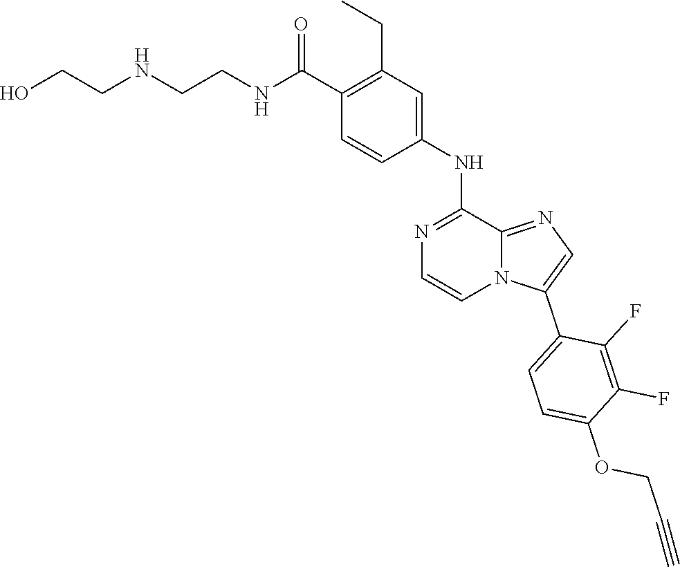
C1(C(NCCNCCO)=O)=C(CC)C=C(NC2=NC=CN3C2=NC=C3C2=CC=C(OCC#C)C(F)=C2F)C=C1
